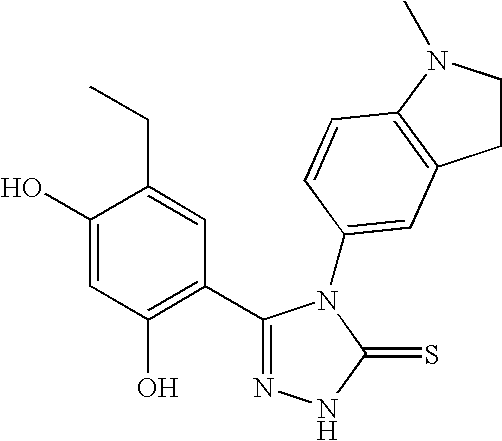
C1(O)=CC(O)=C(C2=NNC(=S)N2C2=CC3=C(N(C)CC3)C=C2)C=C1CC
